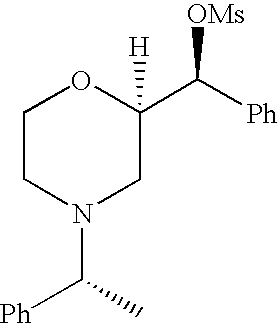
C1CN(C([Ph])C)CC(C([Ph])[OMs])([H])O1
